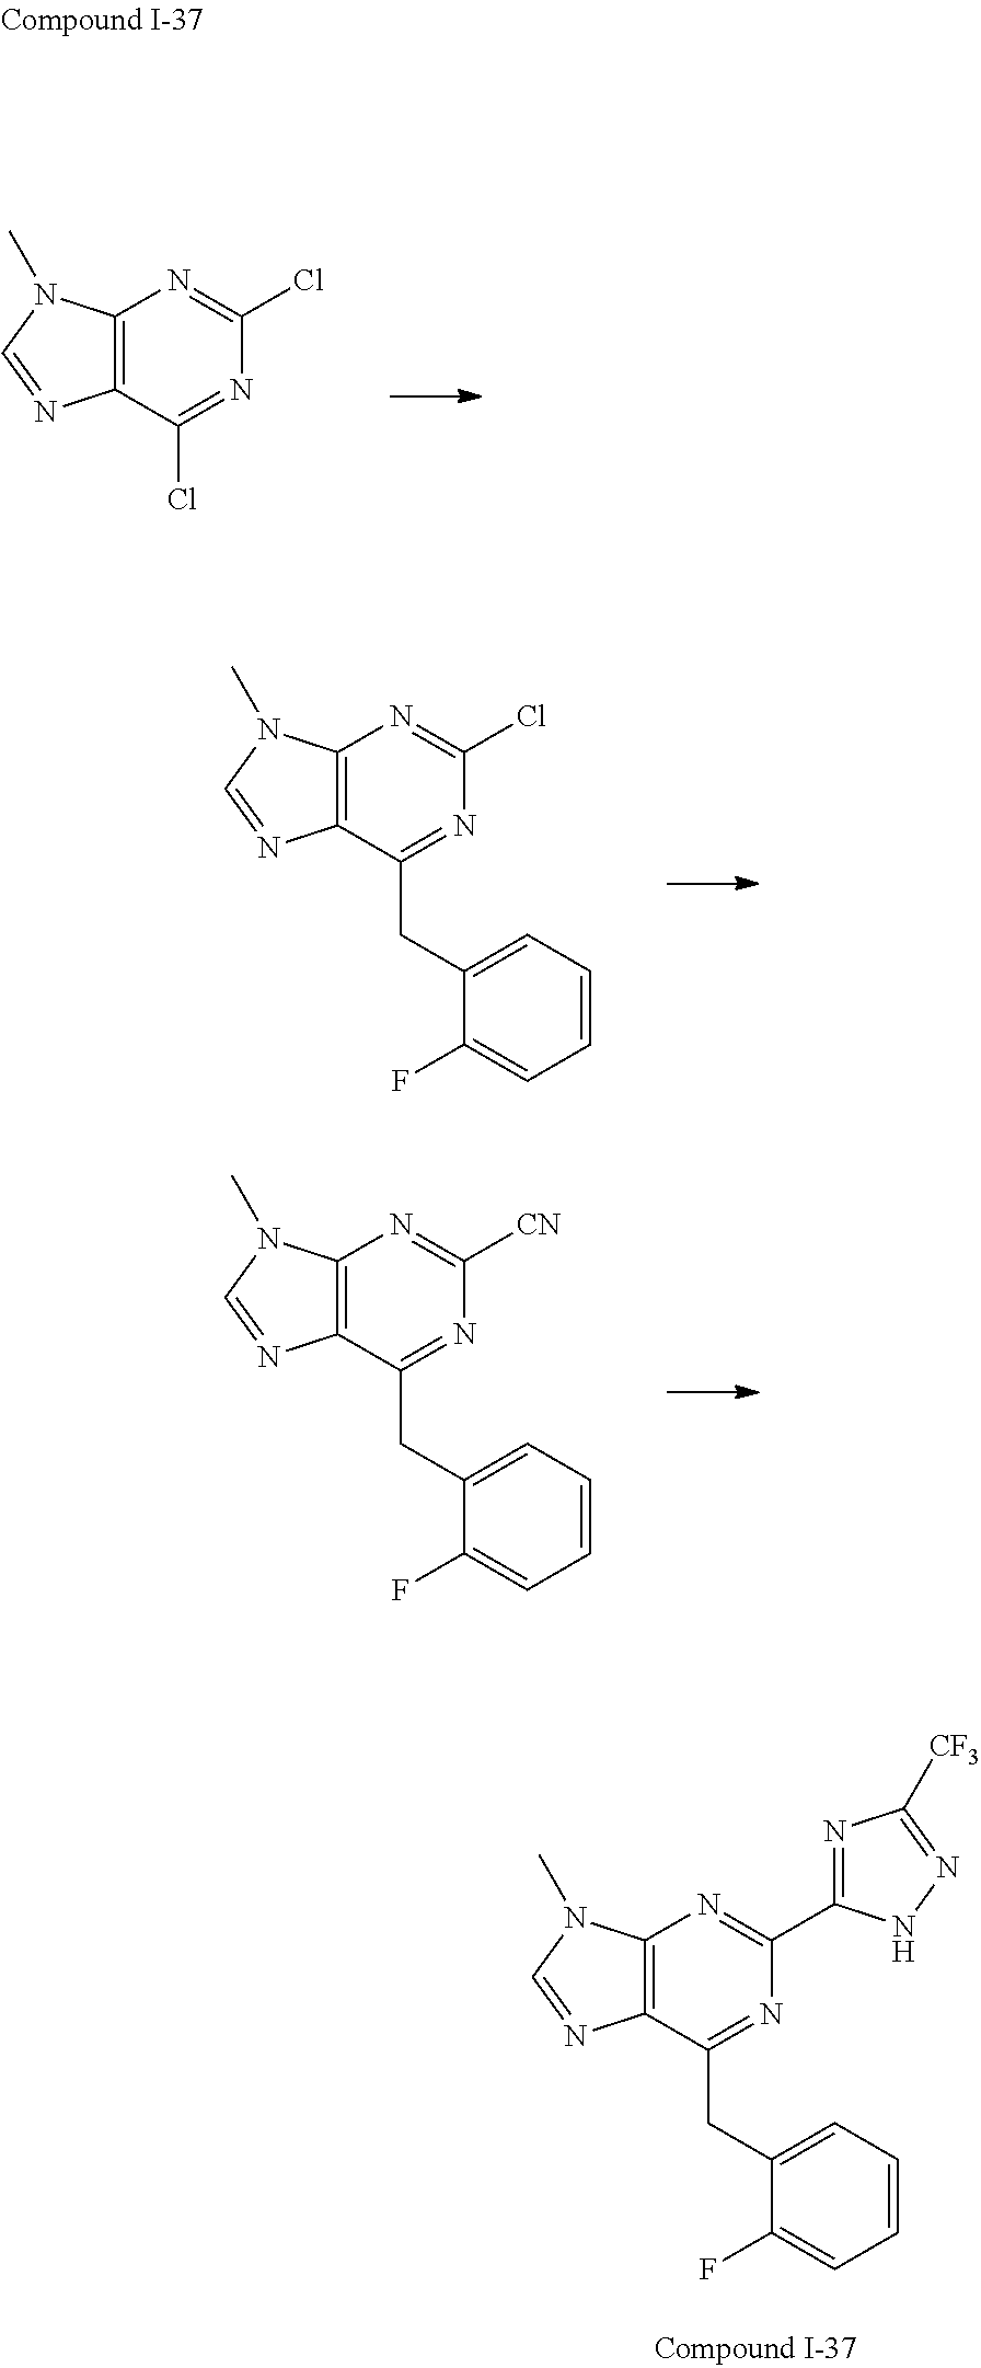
ClC1=NC(Cl)=NC2=C1N=CN2C.C1=C(CC2=NC(Cl)=NC3=C2N=CN3C)C(F)=CC=C1.C1=C(CC2=NC([CN])=NC3=C2N=CN3C)C(F)=CC=C1.C1=C(CC2=NC(C3=NC([CF3])=NN3)=NC3=C2N=CN3C)C(F)=CC=C1
